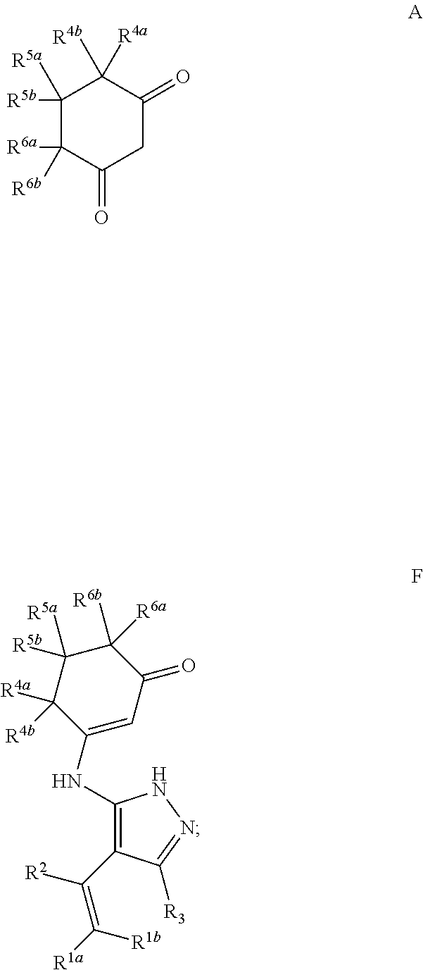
C1([R5b])([R5a])C([R6a])([R6b])C(=O)CC(=O)C1([R4a])[R4b].C1(NC2=CC(=O)C([R6a])([R6b])C([R5b])([R5a])C2([R4a])[R4b])=C(C([R2])=C([R1a])[R1b])C([R3])=NN1
